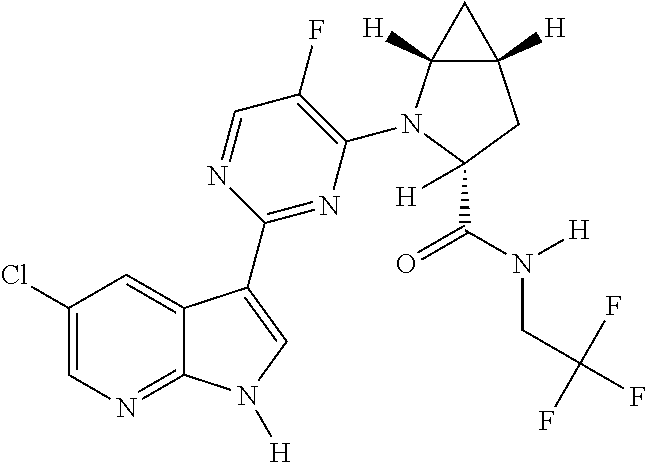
C1(Cl)=CN=C2C(=C1)C(C1=NC(N3C4([H])C([H])(CC3(C(N([H])CC(F)(F)F)=O)[H])C4)=C(F)C=N1)=CN2[H]
